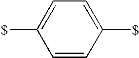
C1([$])=CC=C([$])C=C1
